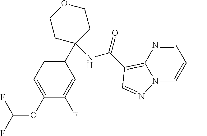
C1(OC(F)F)=CC=C(C2(NC(=O)C3=C4N(C=C(C)C=N4)N=C3)CCOCC2)C=C1F
